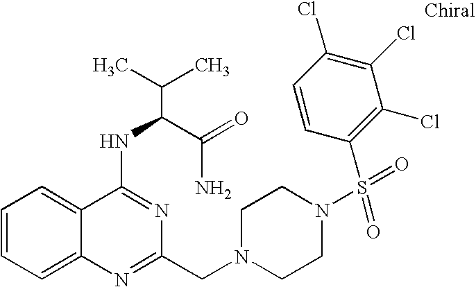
C1=CC=C2C(=C1)C(NC(C(N)=O)C(C)C)=NC(CN1CCN(S(=O)(=O)C3=C(Cl)C(Cl)=C(Cl)C=C3)CC1)=N2
